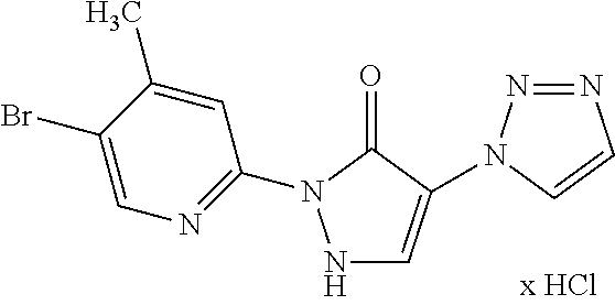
N1C=C(N2N=NC=C2)C(=O)N1C1=NC=C(Br)C(C)=C1
